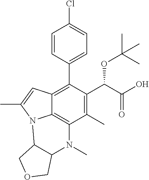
C1=CC(C2=C3C4=C(C(C)=C2C(C(=O)O)OC(C)(C)C)N(C)C2C(N4C(C)=C3)COC2)=CC=C1Cl
